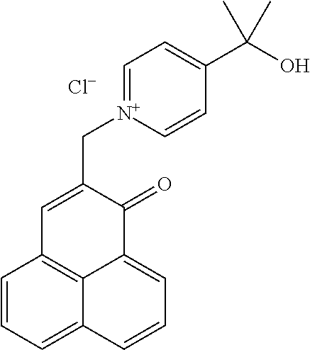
C1=CC=C2C3=C1C=C(C[N+]1=CC=C(C(O)(C)C)C=C1)C(=O)C3=CC=C2.[Cl-]
